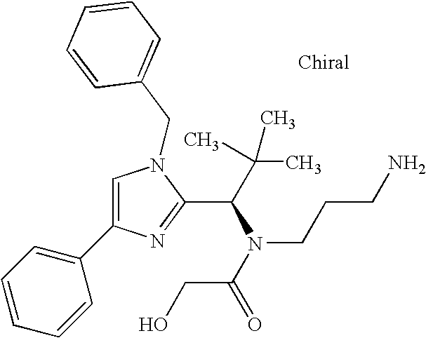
C1=C(C2=CC=CC=C2)N=C(C(C(C)(C)C)N(C(CO)=O)CCCN)N1CC1=CC=CC=C1
